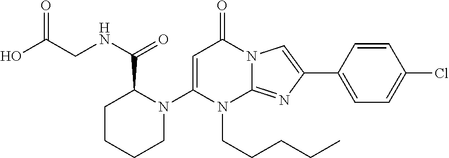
N1(C2=CC(=O)N3C(=NC(C4=CC=C(Cl)C=C4)=C3)N2CCCCC)C(C(=O)NCC(O)=O)CCCC1
